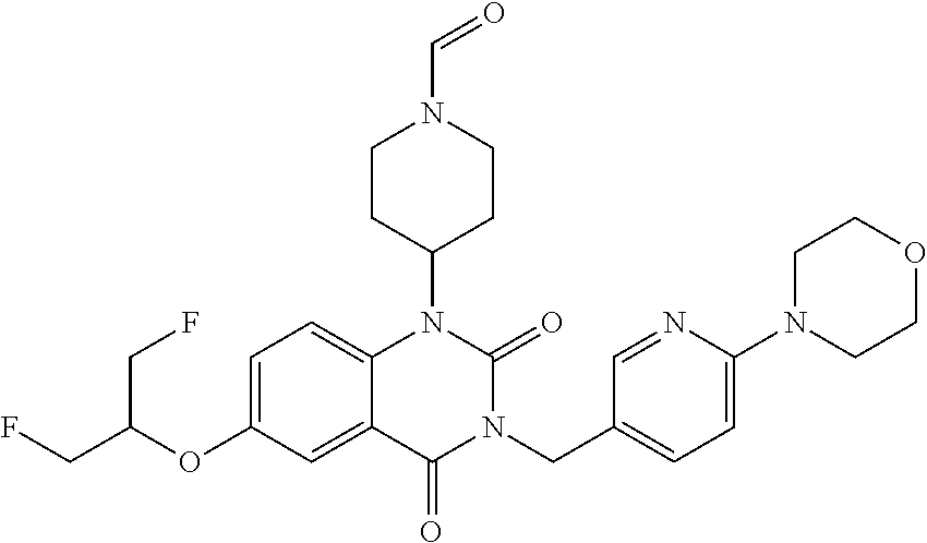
C1=C(OC(CF)CF)C=C2C(=C1)N(C1CCN(C=O)CC1)C(=O)N(CC1=CC=C(N3CCOCC3)N=C1)C2=O
